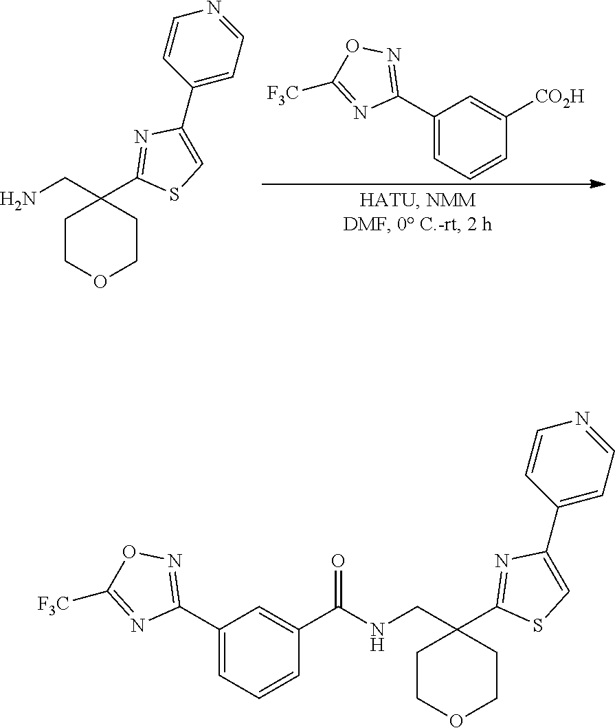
C1(C2=NOC([F3C])=N2)=CC=CC([CO2H])=C1.C1COCCC1(CN)C1=NC(C2=CC=NC=C2)=CS1.C1COCCC1(CNC(C1=CC(C2=NOC([F3C])=N2)=CC=C1)=O)C1=NC(C2=CC=NC=C2)=CS1
